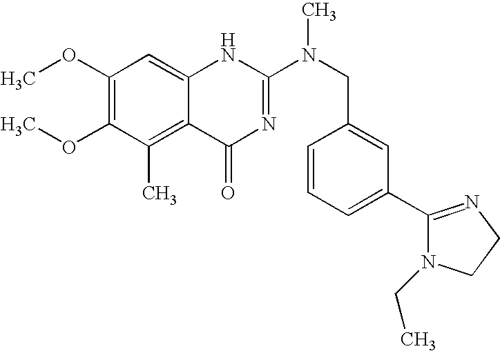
C1(OC)=C(OC)C(C)=C2C(=C1)NC(N(CC1=CC(C3=NCCN3CC)=CC=C1)C)=NC2=O
